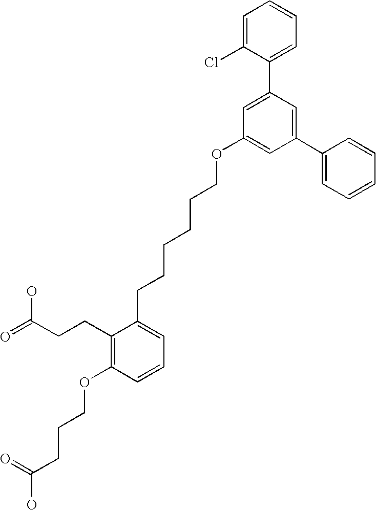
C1(C2=CC(OCCCCCCC3=CC=CC(OCCCC(O)=O)=C3CCC(=O)O)=CC(C3=CC=CC=C3)=C2)=CC=CC=C1Cl
